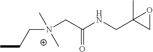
N(CC(NCC1(C)CO1)=O)(CCC)(C)C
